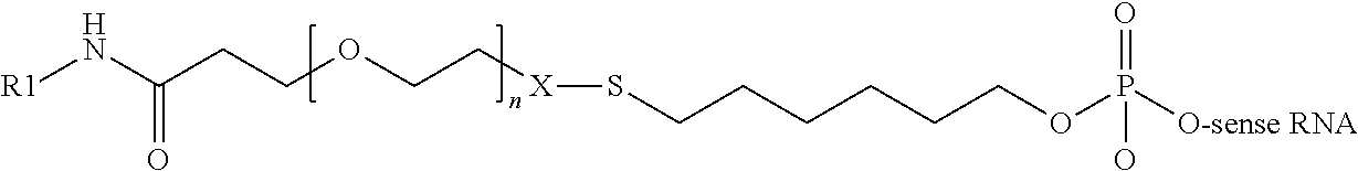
[R1]NC(CCOCC[X]SCCCCCCOP([O-sense RNA])(=O)O)=O
